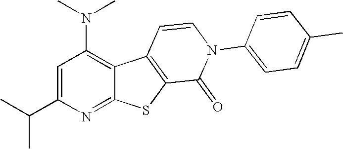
C1=C(C(C)C)N=C2C(=C1N(C)C)C1=C(S2)C(=O)N(C2=CC=C(C)C=C2)C=C1
